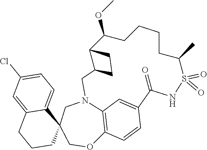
C1(Cl)=CC=C2C(=C1)CCCC21COC2=C3N(C1)CC1C(C(OC)CCCCC(C)S(=O)(=O)NC(=O)C(=C3)C=C2)CC1
